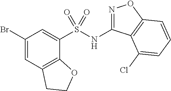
N(C1=NOC2=C1C(Cl)=CC=C2)S(C1=CC(Br)=CC2=C1OCC2)(=O)=O
